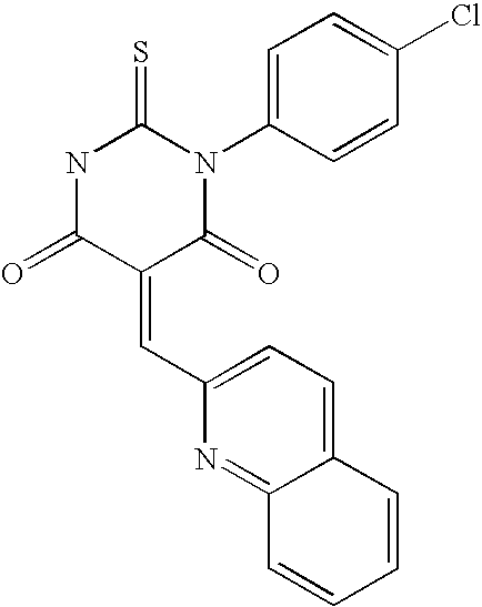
N1C(=S)N(C2=CC=C(Cl)C=C2)C(=O)C(=CC2=CC=C3C(=N2)C=CC=C3)C1=O
